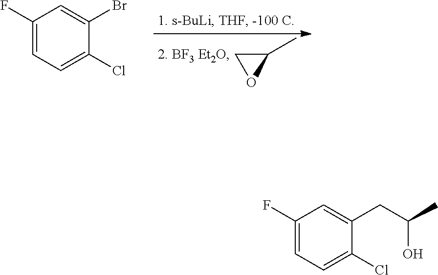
C1(C)CO1.C1(F)=CC=C(Cl)C(Br)=C1.C1(F)=CC=C(Cl)C(CC(C)O)=C1
